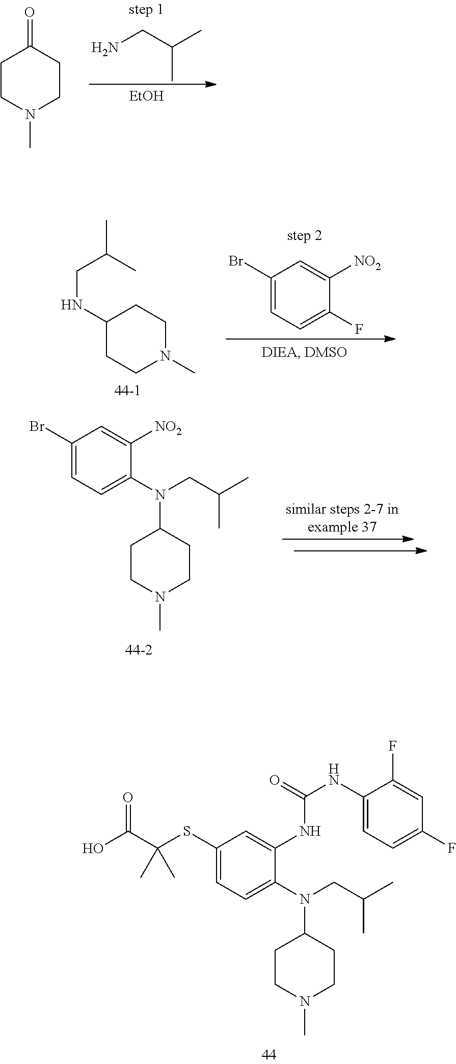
C1(SC(C(O)=O)(C)C)=CC=C(N(CC(C)C)C2CCN(C)CC2)C(NC(NC2=CC=C(F)C=C2F)=O)=C1.C1CN(C)CCC1=O.[EtOH].NCC(C)C.C1(Br)=CC=C(F)C([NO2])=C1.C1N(C)CCC(NCC(C)C)C1.C1(Br)=CC=C(N(CC(C)C)C2CCN(C)CC2)C([NO2])=C1
